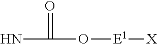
NC(=O)O[E1][X]
